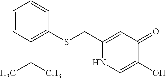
C1(CSC2=C(C(C)C)C=CC=C2)=CC(=O)C(O)=CN1
